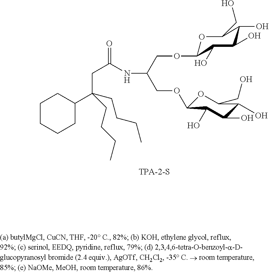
C1CCCC(C(CC(NC(COC2OC(CO)C(O)C(O)C2O)COC2C(O)C(O)C(O)C(CO)O2)=O)(CCCC)CCCC)C1
